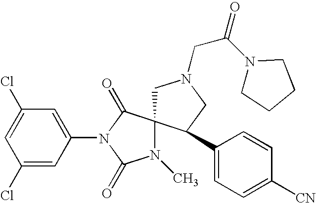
C1(Cl)=CC(N2C(=O)N(C)C3(C2=O)CN(CC(=O)N2CCCC2)CC3C2=CC=C([CN])C=C2)=CC(Cl)=C1
